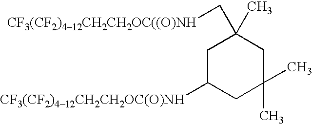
C1C([CF3(CF2)412CH2CH2OC(O)NH])CC(C)(C)CC1(C[CF3(CF2)412CH2CH2OC((O)NH])C
